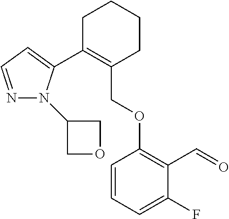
C1C(C2=CC=NN2C2COC2)=C(COC2=C(C=O)C(F)=CC=C2)CCC1
